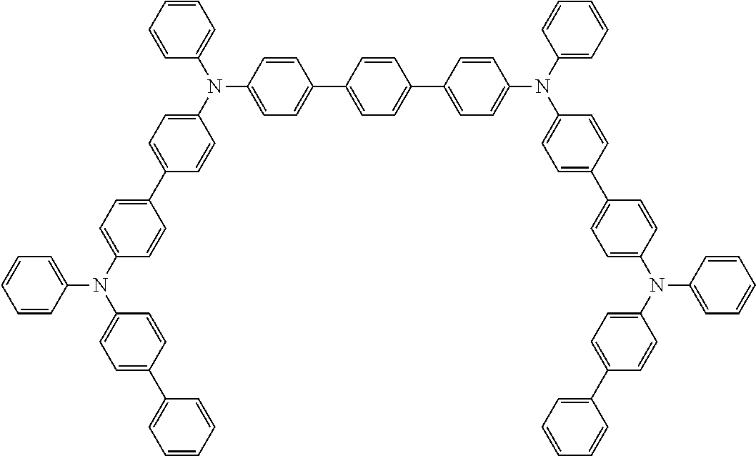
C1=C(N(C2=CC=CC=C2)C2=CC=C(C3=CC=C(N(C4=CC=CC=C4)C4=CC=C(C5=CC=CC=C5)C=C4)C=C3)C=C2)C=CC(C2=CC=C(C3=CC=C(N(C4=CC=C(C5=CC=C(N(C6=CC=CC=C6)C6=CC=C(C7=CC=CC=C7)C=C6)C=C5)C=C4)C4=CC=CC=C4)C=C3)C=C2)=C1
